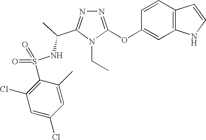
N1=C(OC2=CC3=C(C=C2)C=CN3)N(CC)C(C(C)NS(C2=C(Cl)C=C(Cl)C=C2C)(=O)=O)=N1
